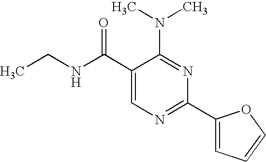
C1(C(NCC)=O)=CN=C(C2=CC=CO2)N=C1N(C)C
